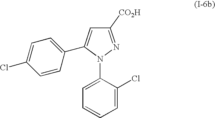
C1([CO2H])=NN(C2=CC=CC=C2Cl)C(C2=CC=C(Cl)C=C2)=C1
